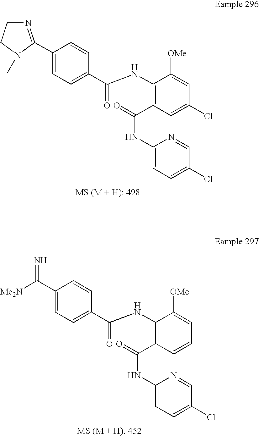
C1(C2=NCCN2C)=CC=C(C(NC2=C(C(NC3=CC=C(Cl)C=N3)=O)C=C(Cl)C=C2[OMe])=O)C=C1.N=C(C1=CC=C(C(NC2=C(C(NC3=CC=C(Cl)C=N3)=O)C=CC=C2[OMe])=O)C=C1)[Me2N]
